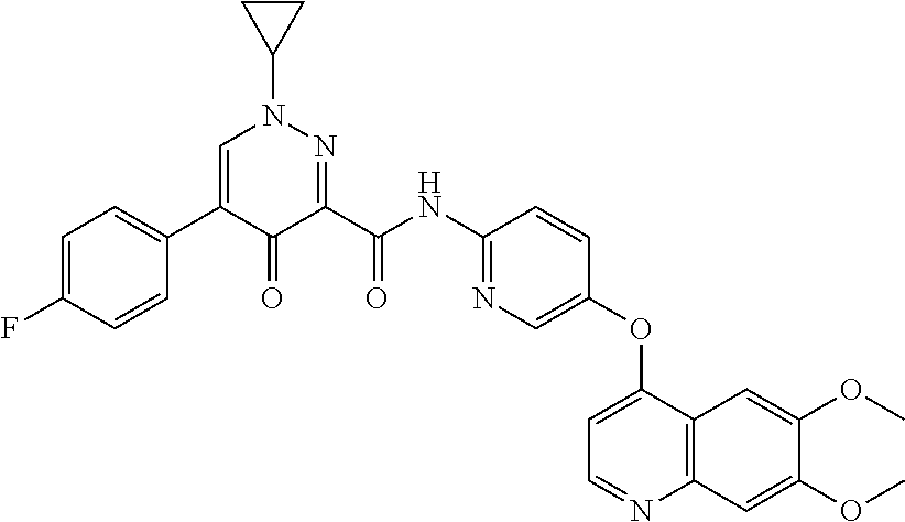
C1=C(F)C=CC(C2=CN(C3CC3)N=C(C(NC3=NC=C(OC4=CC=NC5=C4C=C(OC)C(OC)=C5)C=C3)=O)C2=O)=C1
